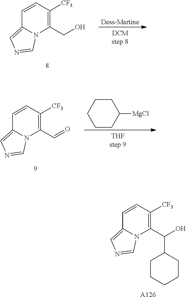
C1=CC([CF3])=C(CO)N2C1=CN=C2.[Dess-Martine].C1=CC([CF3])=C(C=O)N2C1=CN=C2.C1CC([MgCl])CCC1.C1=CC([CF3])=C(C(O)C2CCCCC2)N2C1=CN=C2.[A126]
